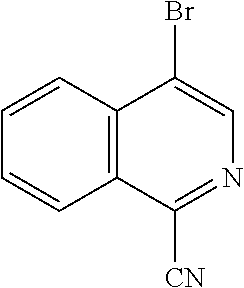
C1=CC2=C(C=C1)C(Br)=CN=C2[CN]
